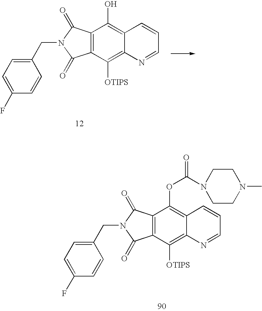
C12=C(C([OTIPS])=C3C(=C1O)C=CC=N3)C(=O)N(CC1=CC=C(F)C=C1)C2=O.C12=C(C([OTIPS])=C3C(=C1OC(=O)N1CCN(C)CC1)C=CC=N3)C(=O)N(CC1=CC=C(F)C=C1)C2=O
